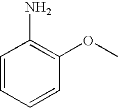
C1=CC(N)=C(OC)C=C1
